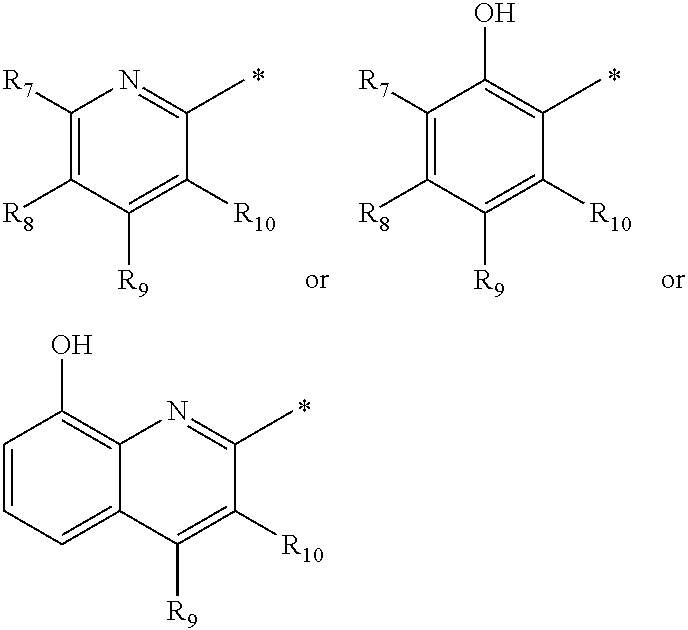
C1([R7])=C([R8])C([R9])=C([R10])C(C)=N1.C1([R7])=C([R8])C([R9])=C([R10])C(C)=C1O.C1=CC=C2C(=C1O)N=C(C)C([R10])=C2[R9]
